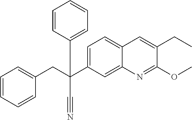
C1=C(C(CC2=CC=CC=C2)(C#N)C2=CC=CC=C2)C=C2C(=C1)C=C(CC)C(OC)=N2
